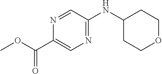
N(C1CCOCC1)C1=NC=C(C(OC)=O)N=C1
